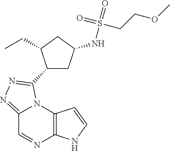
C12=C(N3C(=NN=C3C3CC(NS(=O)(=O)CCOC)CC3CC)C=N1)C=CN2
